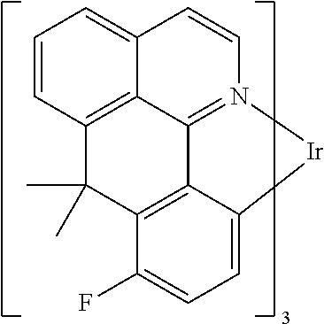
C1=CC2=CC=CC3=C2C2=N1[Ir]C1=CC=C(F)C(=C21)C3(C)C
